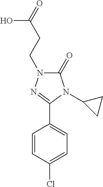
C1=CC(Cl)=CC=C1C1=NN(CCC(=O)O)C(=O)N1C1CC1
